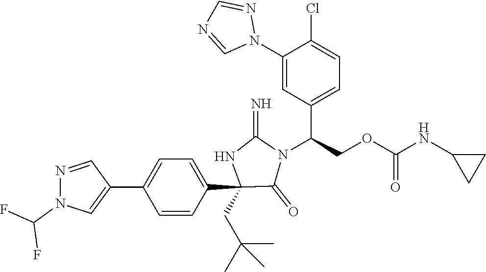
C1(C2=CN(C(F)F)N=C2)=CC=C(C2(CC(C)(C)C)C(=O)N(C(C3=CC=C(Cl)C(N4N=CN=C4)=C3)COC(=O)NC3CC3)C(=N)N2)C=C1
